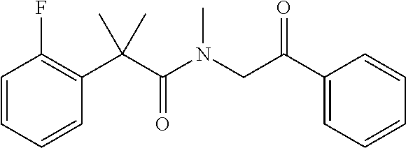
C1=CC=CC(C(C(N(CC(C2=CC=CC=C2)=O)C)=O)(C)C)=C1F
